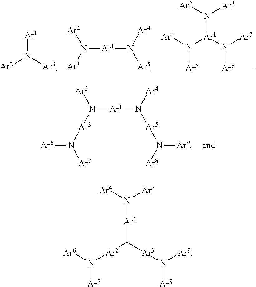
[Ar1]N([Ar3])[Ar2].N([Ar1]N([Ar5])[Ar4])([Ar3])[Ar2].N([Ar1](N([Ar7])[Ar8])N([Ar4])[Ar5])([Ar2])[Ar3].N([Ar1]N([Ar5]N([Ar8])[Ar9])[Ar4])([Ar3]N([Ar6])[Ar7])[Ar2].N([Ar1]C([Ar2]N([Ar6])[Ar7])[Ar3]N([Ar9])[Ar8])([Ar4])[Ar5]
